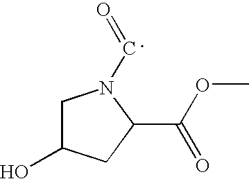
C1C(O)CC(C(OC)=O)N1C=O
